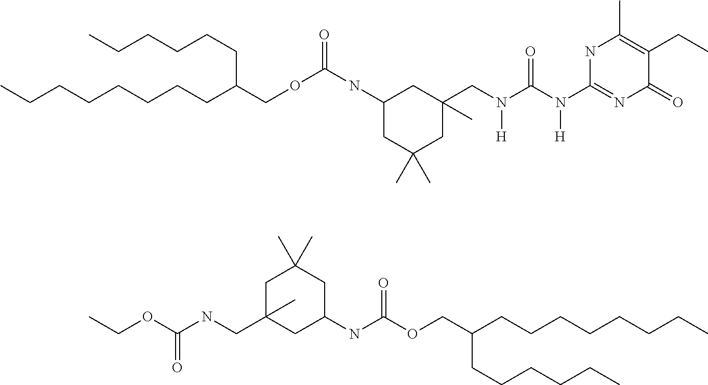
N(C(N(CC1(C)CC(NC(OCC(CCCCCC)CCCCCCCC)=O)CC(C)(C)C1)[H])=O)([H])C1=NC(=O)C(CC)=C(C)N1.C(C(CCCCCC)CCCCCCCC)OC(=O)NC1CC(CNC(OCC)=O)(C)CC(C)(C)C1
